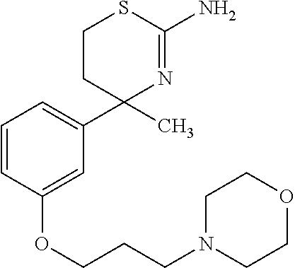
C1(C2(C)N=C(N)SCC2)=CC=CC(OCCCN2CCOCC2)=C1
